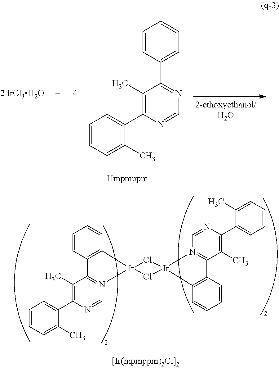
C1=CC(C2=NC=NC(C3=CC=CC=C3C)=C2C)=CC=C1.[2 IrCl3H2O].C1=CC2=C(C=C1)[Ir]1(N3=C2C(C)=C(C2=CC=CC=C2C)N=C3)Cl[Ir]2(Cl1)C1=C(C=CC=C1)C1=N2C=NC(C2=CC=CC=C2C)=C1C
